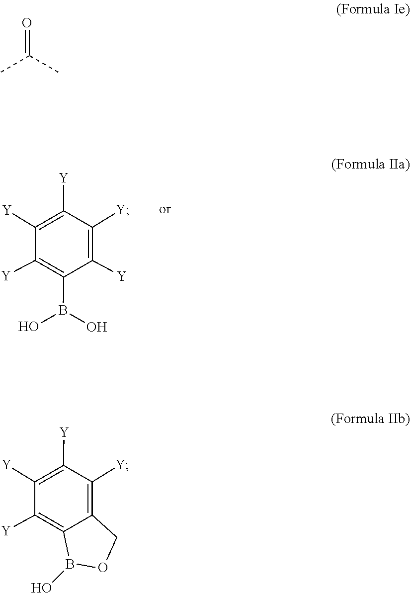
C1([Y])=C(B(O)O)C([Y])=C([Y])C([Y])=C1[Y].O1B(O)C2=C([Y])C([Y])=C([Y])C([Y])=C2C1.CC(C)=O
